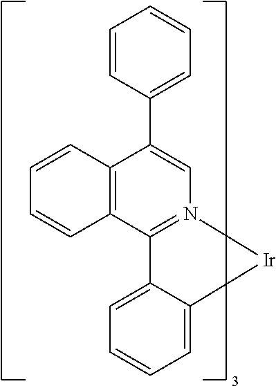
C12=N(C=C(C3=CC=CC=C3)C3=C1C=CC=C3)[Ir]C1=CC=CC=C21
